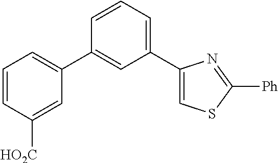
C1(C2=CC(C3=CSC([Ph])=N3)=CC=C2)=CC=CC([HO2C])=C1
